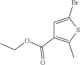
C1=C(Br)SC(C)=C1C(OCC)=O
